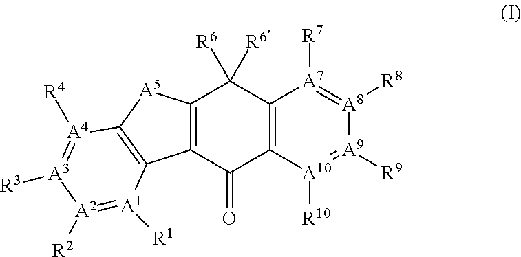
C12=C([A10]([R10])=[A9]([R9])[A8]([R8])=[A7]1[R7])C(=O)C1=C(C2([R6])[R6])[A5]C2=C1[A1]([R1])=[A2]([R2])[A3]([R3])=[A4]2[R4]
